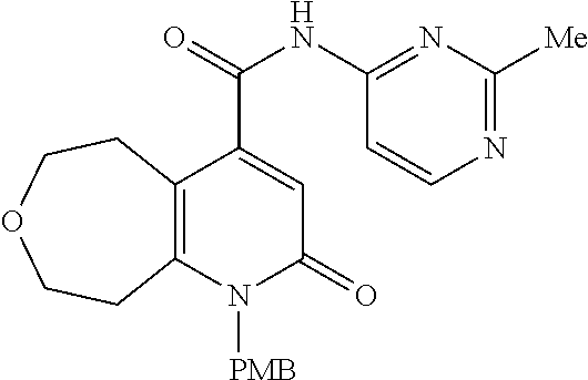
C12=C(N([PMB])C(=O)C=C1C(NC1=NC([Me])=NC=C1)=O)CCOCC2
